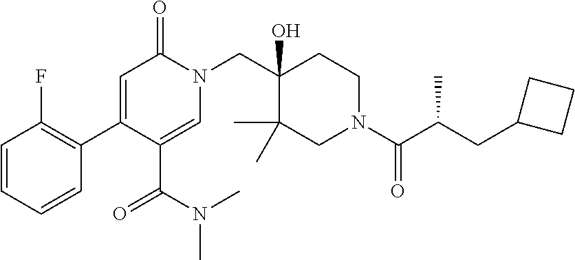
N1(CC2(O)C(C)(C)CN(C(=O)C(CC3CCC3)C)CC2)C(=O)C=C(C2=C(F)C=CC=C2)C(C(=O)N(C)C)=C1
